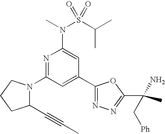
N1=C(N2C(C#CC)CCC2)C=C(C2=NN=C(C(C)(N)C[Ph])O2)C=C1N(S(C(C)C)(=O)=O)C
